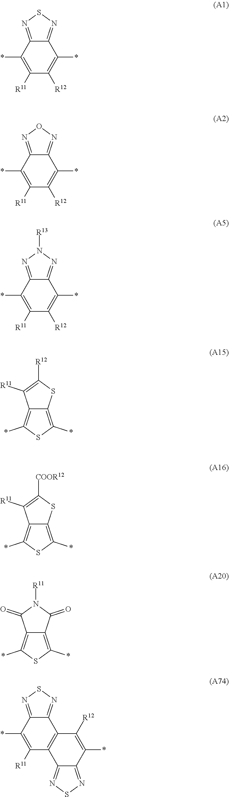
C12=NSN=C1C(*)=C([R11])C([R12])=C2*.C12=NON=C1C(*)=C([R11])C([R12])=C2*.C12=NN([R13])N=C1C(*)=C([R11])C([R12])=C2*.C12=C(*)SC(*)=C1C([R11])=C([R12])S2.C12=C(*)SC(*)=C1C([R11])=C([COOR12])S2.C12=C(*)SC(*)=C1C(=O)N([R11])C2=O.C12=NSN=C1C(*)=C([R11])C1=C2C([R12])=C(*)C2=NSN=C12
